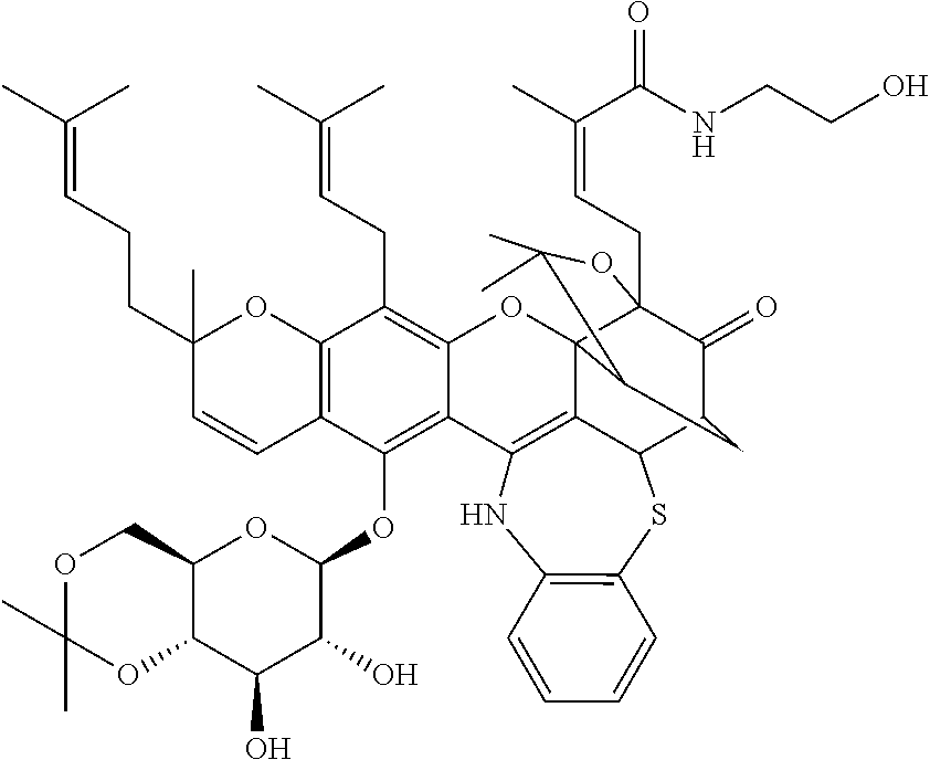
C12=C(C(OC3OC4C(C(O)C3O)OC(C)(C)OC4)=C3C(=C1CC=C(C)C)OC14C5=C3NC3=C(SC5C5C(=O)C1(CC=C(C(=O)NCCO)C)OC(C)(C)C4C5)C=CC=C3)C=CC(CCC=C(C)C)(C)O2
